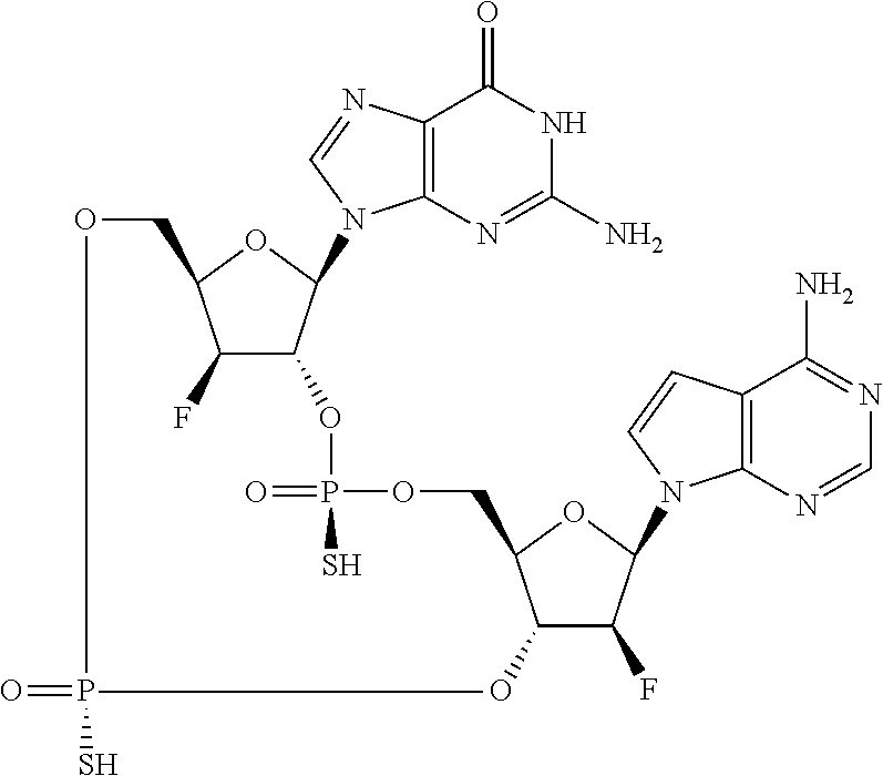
O=PS.C12=C(N=C(N)NC1=O)N(C1C(OP(=O)(S)OCC3C(O)C(F)C(N4C5=C(C(N)=NC=N5)C=C4)O3)C(F)C(CO)O1)C=N2
